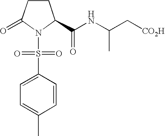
C1CC(C(NC(C[CO2H])C)=O)N(S(C2=CC=C(C)C=C2)(=O)=O)C1=O
